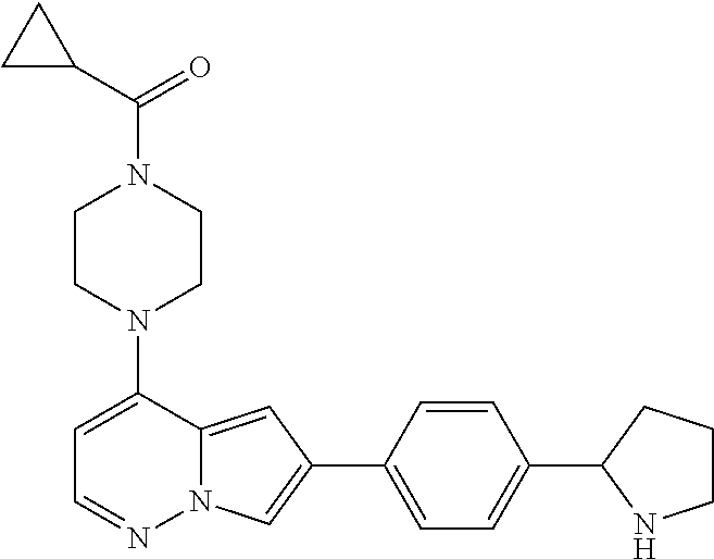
C1CN(C2=CC=NN3C2=CC(C2=CC=C(C4NCCC4)C=C2)=C3)CCN1C(C1CC1)=O
